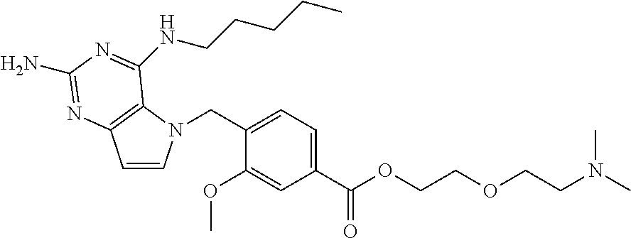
C1=CN(CC2=CC=C(C(OCCOCCN(C)C)=O)C=C2OC)C2=C1N=C(N)N=C2NCCCCC
